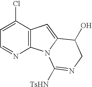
C1=C(Cl)C2=C(N=C1)N1C(=C2)C(O)CN=C1[TsHN]
